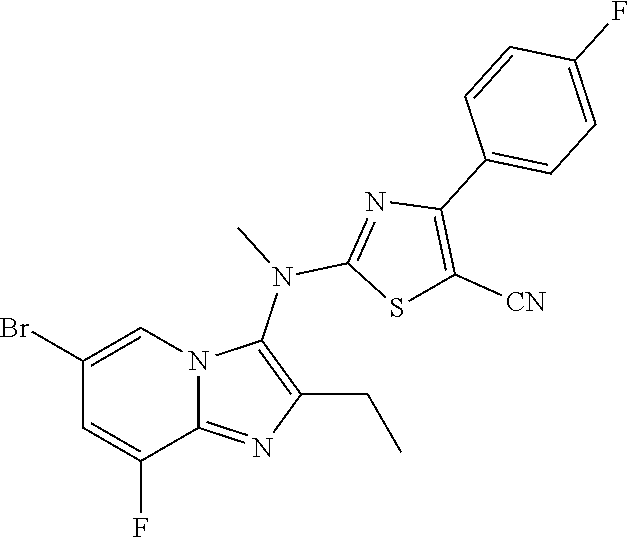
BrC1=CN2C(=NC(CC)=C2N(C)C2=NC(C3=CC=C(F)C=C3)=C([CN])S2)C(F)=C1
